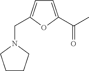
C1=C(C(C)=O)OC(CN2CCCC2)=C1
